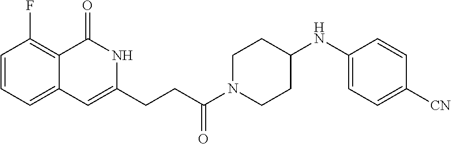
C1=CC=C2C(=C1F)C(=O)NC(CCC(N1CCC(NC3=CC=C([CN])C=C3)CC1)=O)=C2
